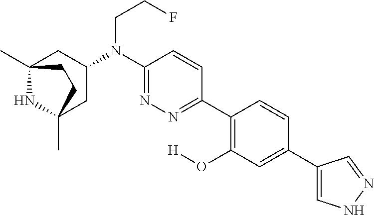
C12(C)NC(C)(CC(N(C3=NN=C(C4=C(O[H])C=C(C5=CNN=C5)C=C4)C=C3)CCF)C1)CC2
